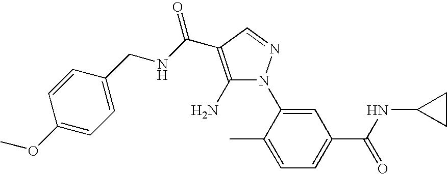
C1(N)=C(C(NCC2=CC=C(OC)C=C2)=O)C=NN1C1=CC(C(NC2CC2)=O)=CC=C1C
